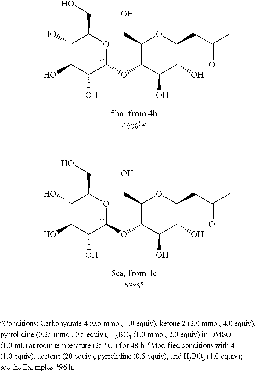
C1(O)C(O)C(O)C(OC2C(O)C(O)C(CC(C)=O)OC2CO)OC1CO.C1(O)C(O)C(O)C(OC2C(O)C(O)C(CC(C)=O)OC2CO)OC1CO
